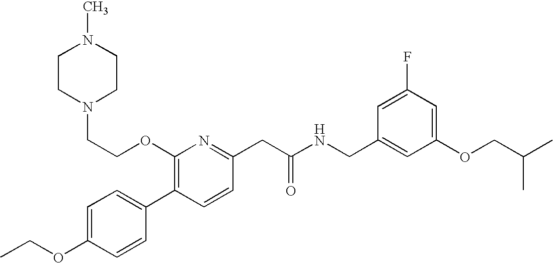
C1(OCC)=CC=C(C2=C(OCCN3CCN(C)CC3)N=C(CC(NCC3=CC(OCC(C)C)=CC(F)=C3)=O)C=C2)C=C1
